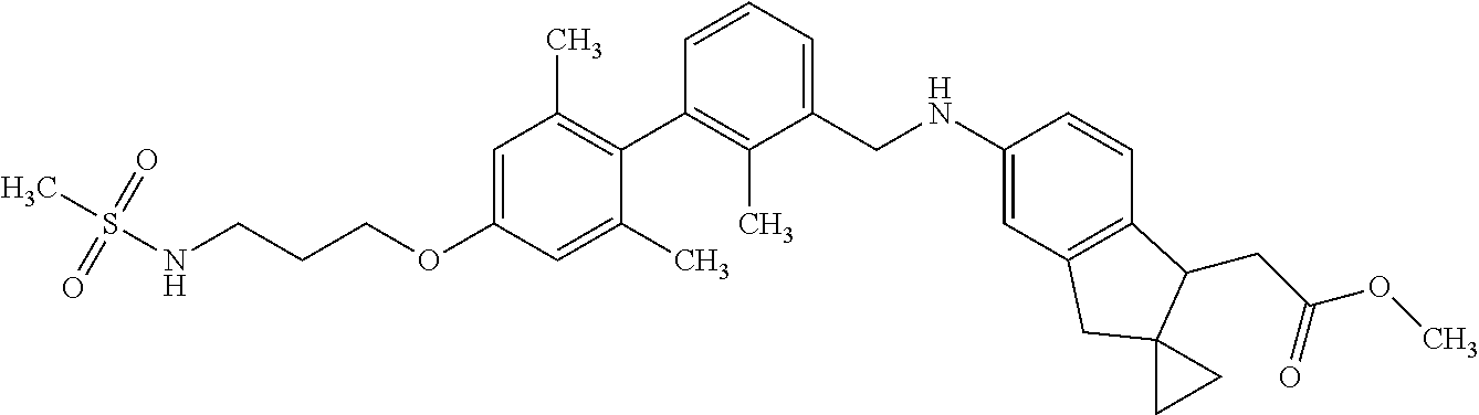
C1=C(OCCCNS(C)(=O)=O)C=C(C)C(C2=C(C)C(CNC3=CC4=C(C=C3)C(CC(OC)=O)C3(C4)CC3)=CC=C2)=C1C
